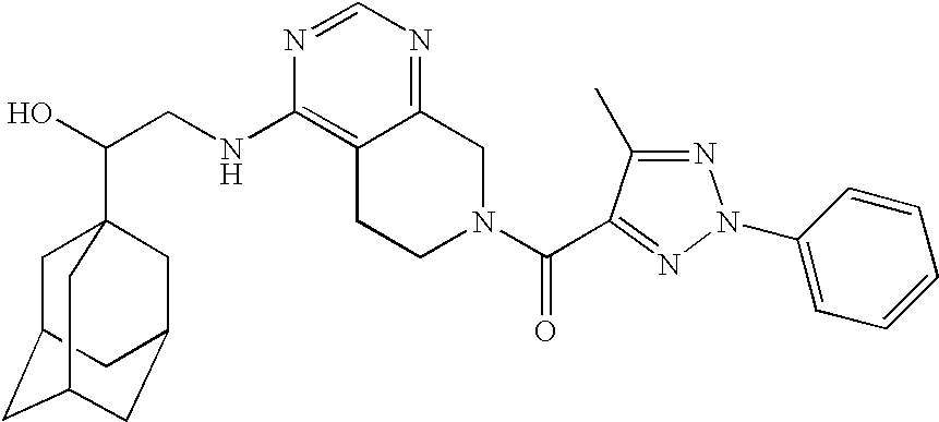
C(CNC1=C2C(=NC=N1)CN(C(=O)C1=NN(C3=CC=CC=C3)N=C1C)CC2)(O)C12CC3CC(CC(C1)C3)C2
